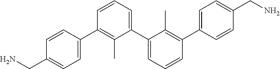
C1(C2=C(C)C(C3=CC=CC(C4=CC=C(CN)C=C4)=C3C)=CC=C2)=CC=C(CN)C=C1
